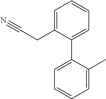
C1=C(CC#N)C(C2=CC=CC=C2C)=CC=C1
